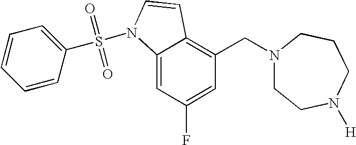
C1=C(F)C=C2C(=C1CN1CCN([H])CCC1)C=CN2S(=O)(=O)C1=CC=CC=C1
